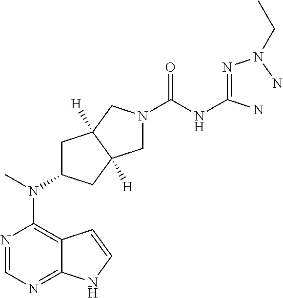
N1=CN=C2C(=C1N(C1CC3([H])C([H])(C1)CN(C(NC(=NN(N)CC)N)=O)C3)C)C=CN2
